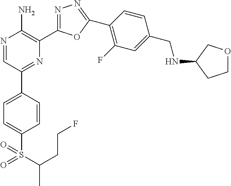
N1=CC(C2=CC=C(S(C(CCF)C)(=O)=O)C=C2)=NC(C2=NN=C(C3=C(F)C=C(CNC4CCOC4)C=C3)O2)=C1N
